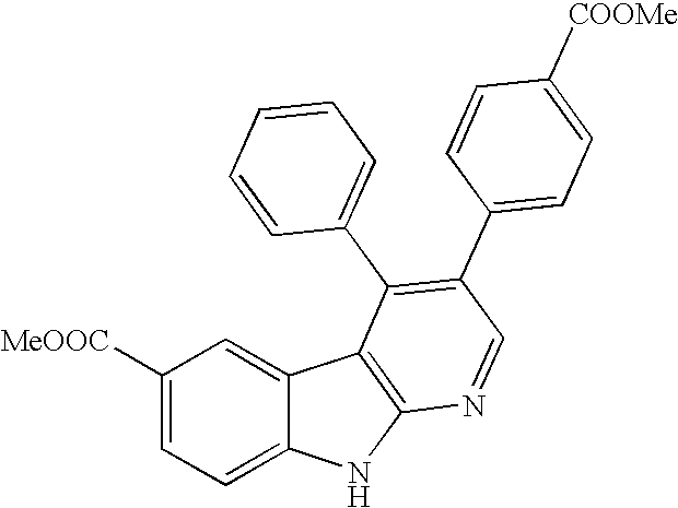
C1([MeOOC])=CC=C2C(=C1)C1=C(N2)N=CC(C2=CC=C([COOMe])C=C2)=C1C1=CC=CC=C1
